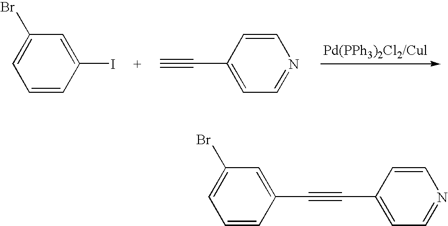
[Pd(PPh3)2Cl2/Cul].C1=C(I)C=CC=C1Br.C1=CC(C#C)=CC=N1.C1=C(C#CC2=CC=NC=C2)C=CC=C1Br
